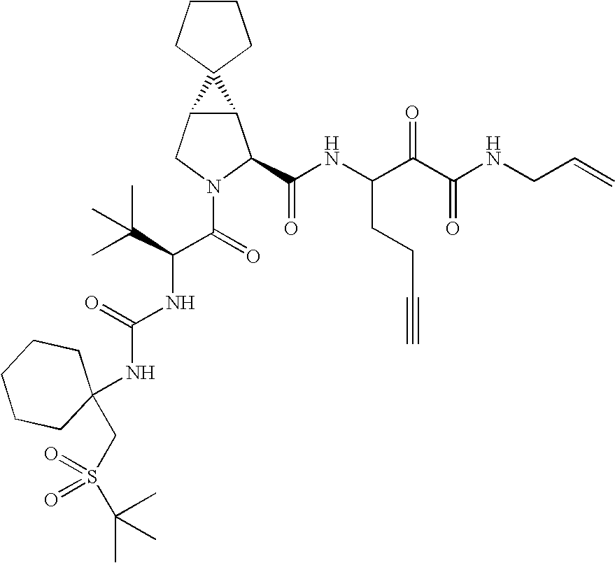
C12C(CN(C(=O)C(C(C)(C)C)NC(NC3(CS(C(C)(C)C)(=O)=O)CCCCC3)=O)C1C(NC(C(C(NCC=C)=O)=O)CCC#C)=O)C21CCCC1
